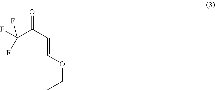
C(C(C=COCC)=O)(F)(F)F
